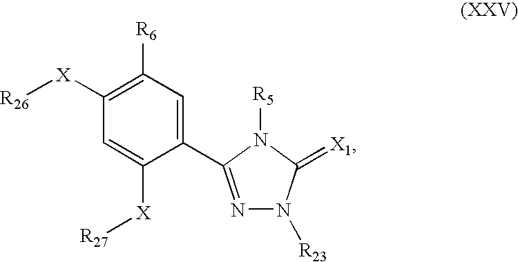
[R26][X]C1=C([R6])C=C(C2=NN([R23])C(=[X1])N2[R5])C([X][R27])=C1
